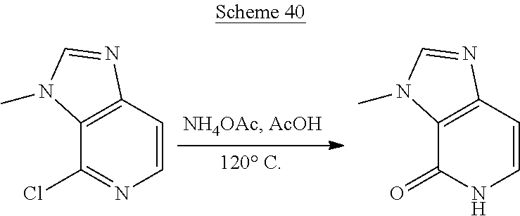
C1=CC2=C(C(Cl)=N1)N(C)C=N2.C1=CC2=C(C(=O)N1)N(C)C=N2
